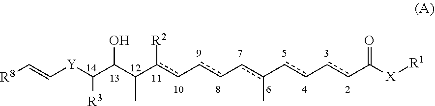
[R8]C=C[Y]C(C(C(c(c-cc-cc(-cc-ccC([X][R1])=O)C)[R2])C)O)[R3]
